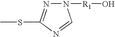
N1([R1]O)N=C(SC)N=C1
